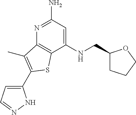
C1(NCC2CCCO2)=CC(N)=NC2=C1SC(C1=CC=NN1)=C2C
